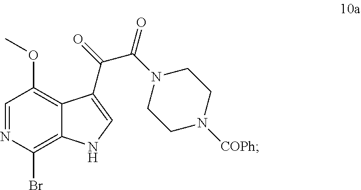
C12=C(OC)C=NC(Br)=C1NC=C2C(=O)C(N1CCN([COPh])CC1)=O
